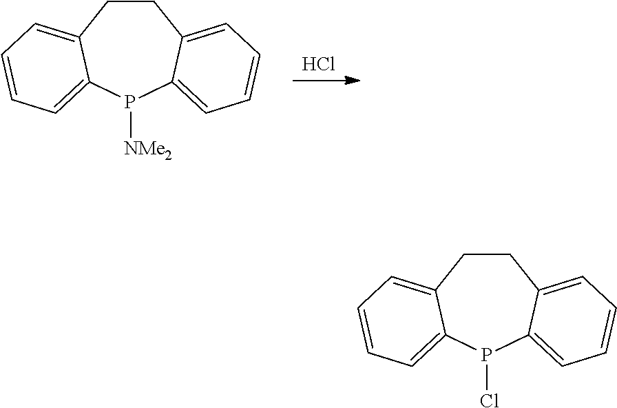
Cl.C1CC2=CC=CC=C2P([NMe2])C2=CC=CC=C12.C1CC2=CC=CC=C2P(Cl)C2=CC=CC=C12
